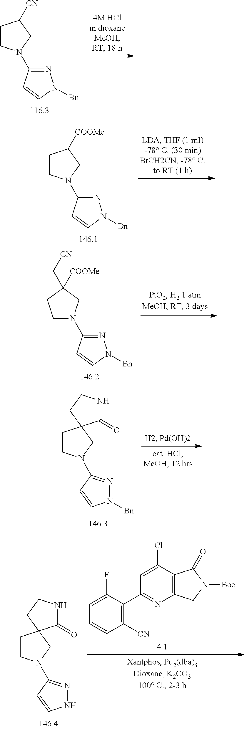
C1CN(C2=NN([Bn])C=C2)CC1[CN].C1CN(C2=NN([Bn])C=C2)CC1[COOMe].N1(C2=NN([Bn])C=C2)CCC(C[CN])([COOMe])C1.C1CN(C2=NN([Bn])C=C2)CC12C(=O)NCC2.C1(F)=CC=CC([CN])=C1C1=NC2=C(C(Cl)=C1)C(=O)N([Boc])C2.C1CN(C2=NNC=C2)CC12C(=O)NCC2
